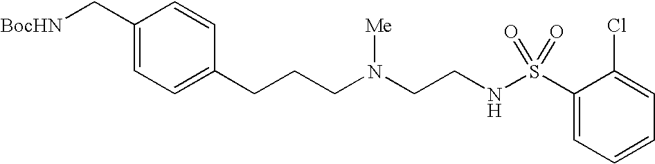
C1(C[BocHN])=CC=C(CCCN(CCNS(C2=CC=CC=C2Cl)(=O)=O)[Me])C=C1
